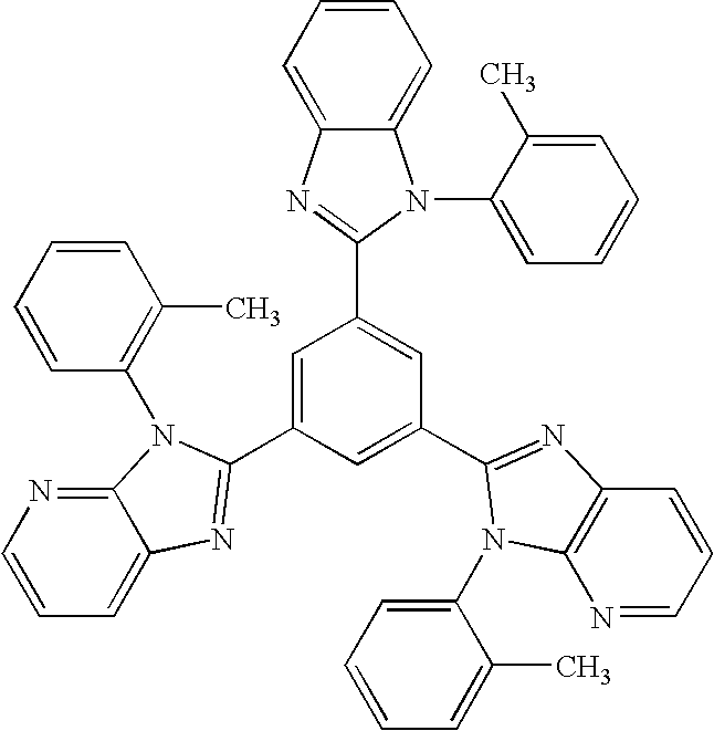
C12=CC=CC=C1N=C(C1=CC(C3=NC4=C(N=CC=C4)N3C3=CC=CC=C3C)=CC(C3=NC4=CC=CN=C4N3C3=C(C)C=CC=C3)=C1)N2C1=CC=CC=C1C
